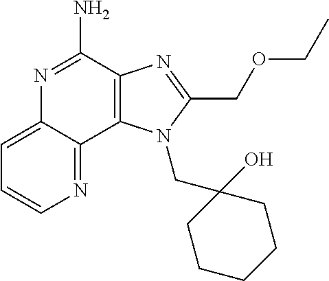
C12=C(C(N)=NC3=CC=CN=C13)N=C(COCC)N2CC1(O)CCCCC1
